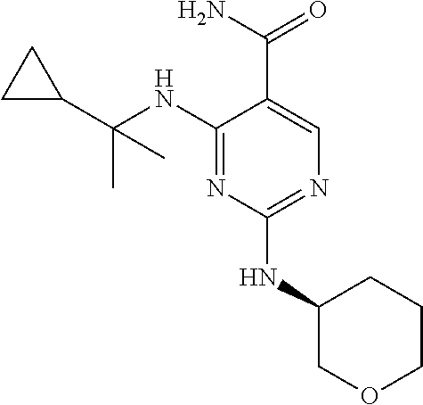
C1(NC(C2CC2)(C)C)=NC(NC2COCCC2)=NC=C1C(N)=O
